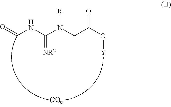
C(NC(N(CC(O[Y])=O)[R])=[NR2])=O
